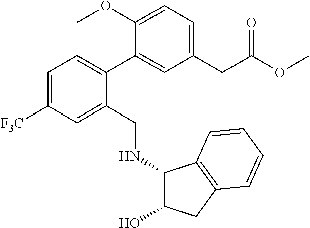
C1=C([F3C])C=C(CNC2C(O)CC3=C2C=CC=C3)C(C2=CC(CC(=O)OC)=CC=C2OC)=C1
